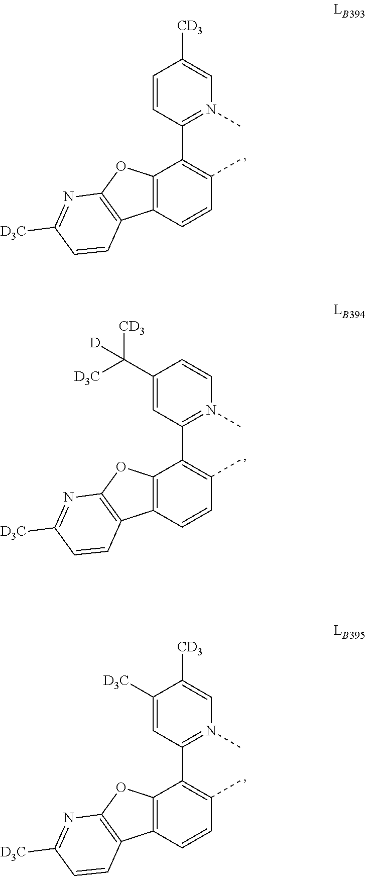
C1=CC(C2=C(C)C=CC3=C2OC2=C3C=CC([D3C])=N2)=N(C)C=C1[CD3].C1(C([D3C])([CD3])[D])=CC(C2=C(C)C=CC3=C2OC2=C3C=CC([D3C])=N2)=N(C)C=C1.C1([D3C])=CC(C2=C(C)C=CC3=C2OC2=C3C=CC([D3C])=N2)=N(C)C=C1[CD3]
